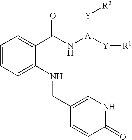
C1=CC=C(NCC2=CNC(=O)C=C2)C(C(N[A]([Y][R1])[Y][R2])=O)=C1
